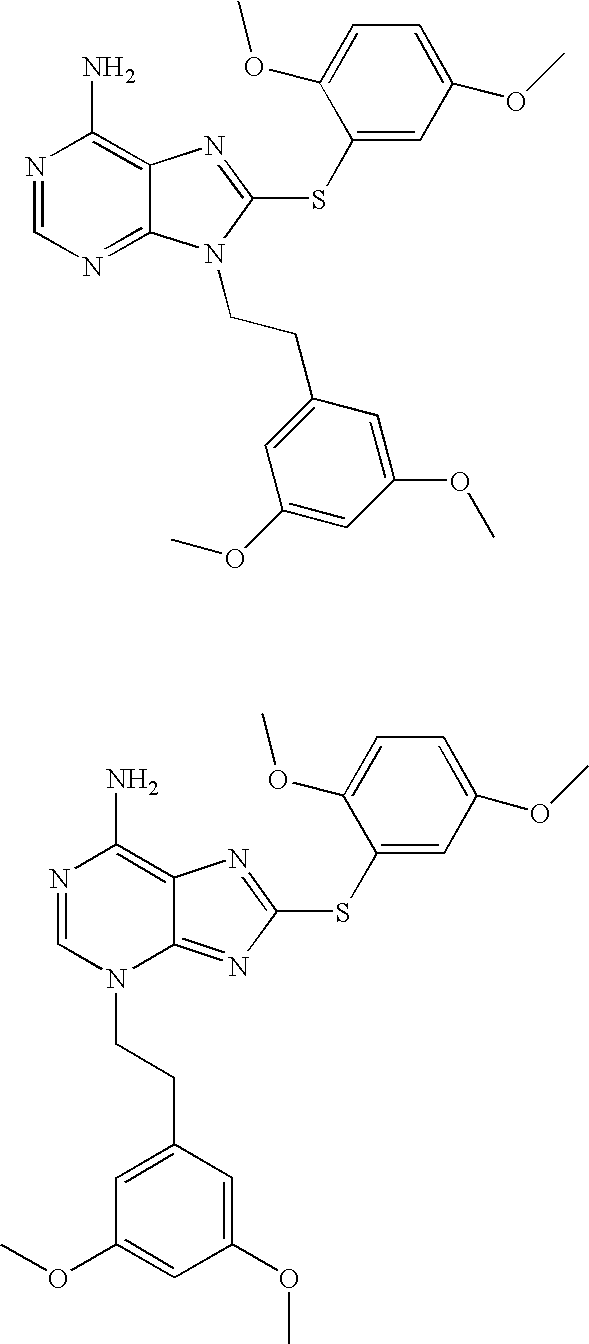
N1=CN=C2C(=C1N)N=C(SC1=CC(OC)=CC=C1OC)N2CCC1=CC(OC)=CC(OC)=C1.N1=CN(CCC2=CC(OC)=CC(OC)=C2)C2=NC(SC3=CC(OC)=CC=C3OC)=NC2=C1N
